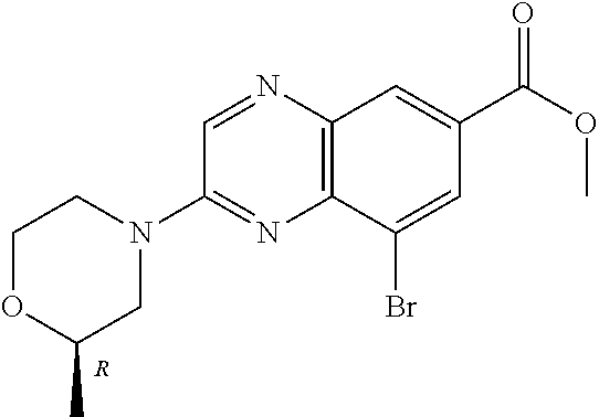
C1=NC2=C(N=C1N1CCOC(C)C1)C(Br)=CC(C(OC)=O)=C2.[R]
